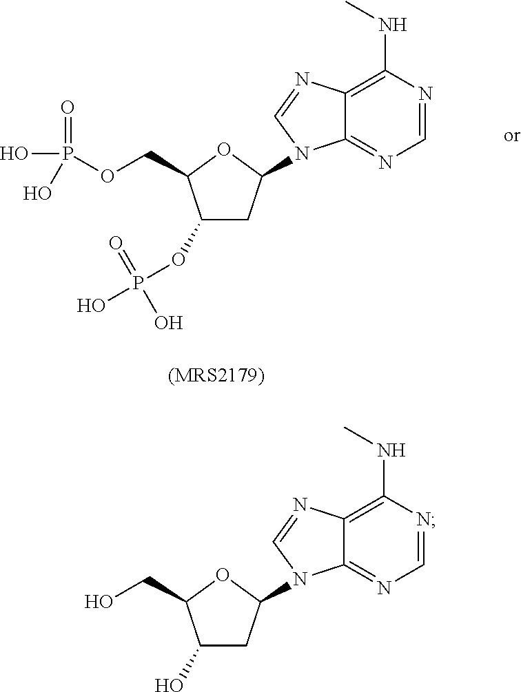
C1=NC(NC)=C2C(=N1)N(C1CC(OP(=O)(O)O)C(COP(=O)(O)O)O1)C=N2.C1=NC(NC)=C2C(=N1)N(C1CC(O)C(CO)O1)C=N2
